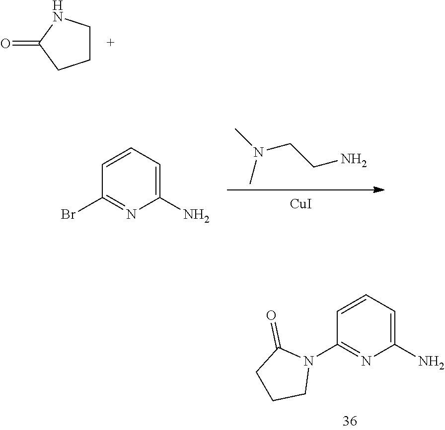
[CuI].CN(CCN)C.C1=CC=C(N)N=C1Br.C1CNC(=O)C1.C1=C(N)N=C(N2C(=O)CCC2)C=C1
